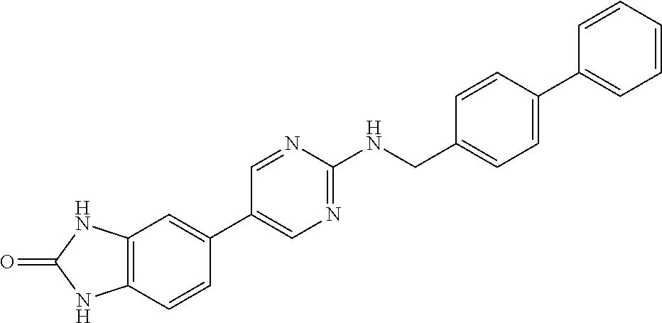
C12=C(C=CC(C3=CN=C(NCC4=CC=C(C5=CC=CC=C5)C=C4)N=C3)=C1)NC(=O)N2
